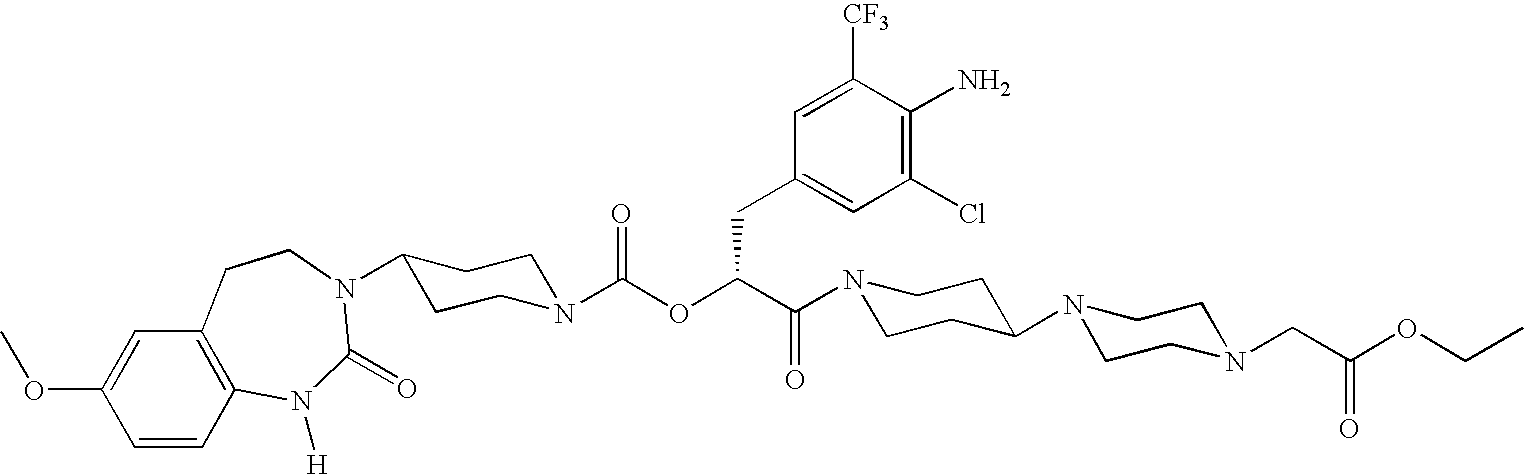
N1(C(C(OC(N2CCC(N3C(=O)N([H])C4=C(C=C(OC)C=C4)CC3)CC2)=O)CC2=CC(Cl)=C(N)C([CF3])=C2)=O)CCC(N2CCN(CC(OCC)=O)CC2)CC1
